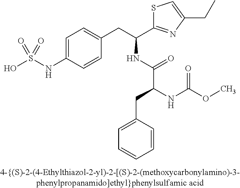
OS(NC1=CC=C(CC(C2=NC(CC)=CS2)NC(C(NC(OC)=O)CC2=CC=CC=C2)=O)C=C1)(=O)=O
